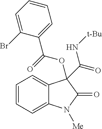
C1=CC=C2C(=C1)C(C(=O)N[t-Bu])(OC(C1=CC=CC=C1Br)=O)C(=O)N2[Me]
